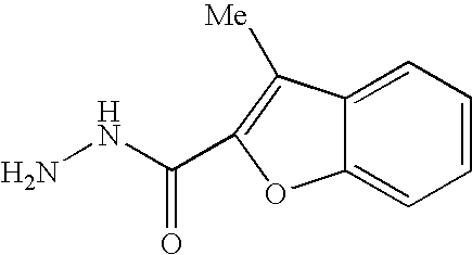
NNC(=O)C1=C([Me])C2=CC=CC=C2O1
